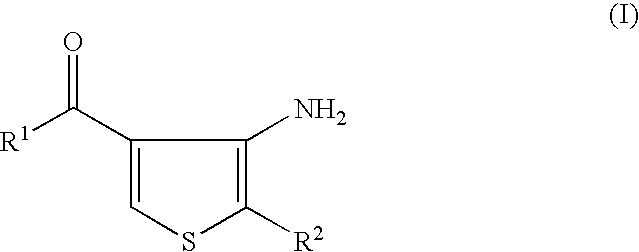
C1(C([R1])=O)=CSC([R2])=C1N
